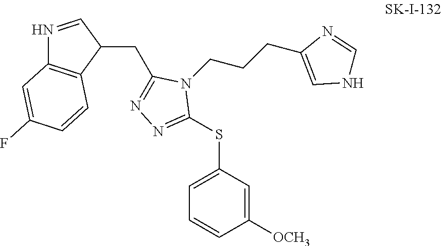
C1([OCH3])=CC(SC2=NN=C(CC3C=NC4=C3C=CC(F)=C4)N2CCCC2=CNC=N2)=CC=C1
